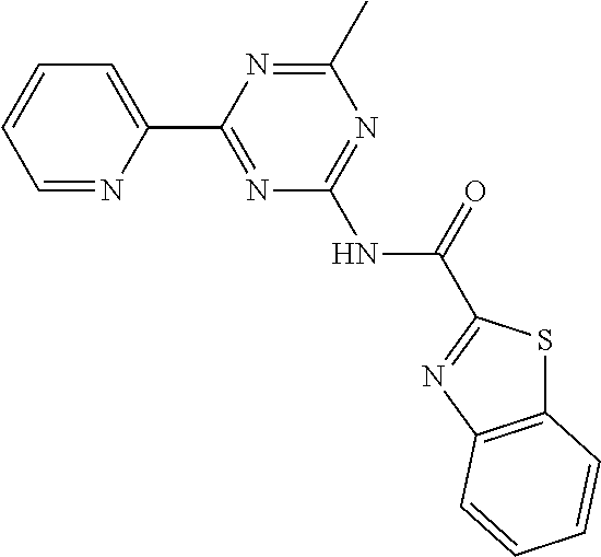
C1=NC(C2=NC(NC(=O)C3=NC4=C(S3)C=CC=C4)=NC(C)=N2)=CC=C1
